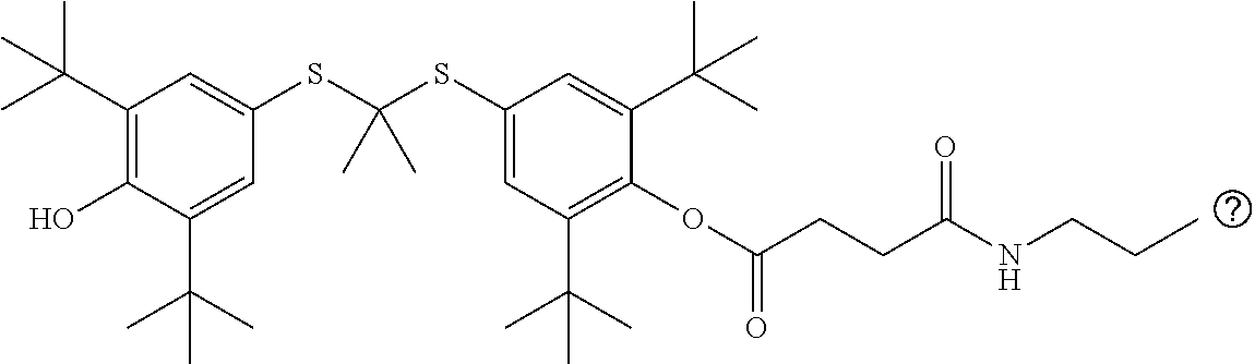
C1(C(C)(C)C)=C(O)C(C(C)(C)C)=CC(SC(SC2=CC(C(C)(C)C)=C(OC(CCC(NCCC)=O)=O)C(C(C)(C)C)=C2)(C)C)=C1
